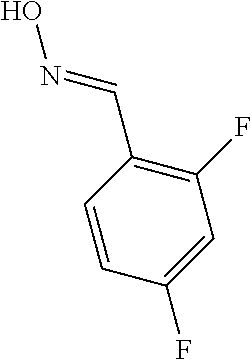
C1(F)=C(C=NO)C=CC(F)=C1
